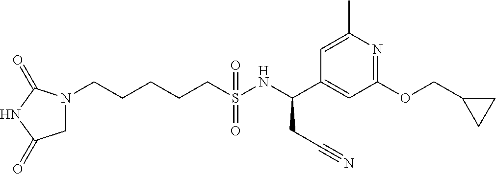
N1(CCCCCS(NC(C2=CC(OCC3CC3)=NC(C)=C2)CC#N)(=O)=O)CC(=O)NC1=O
